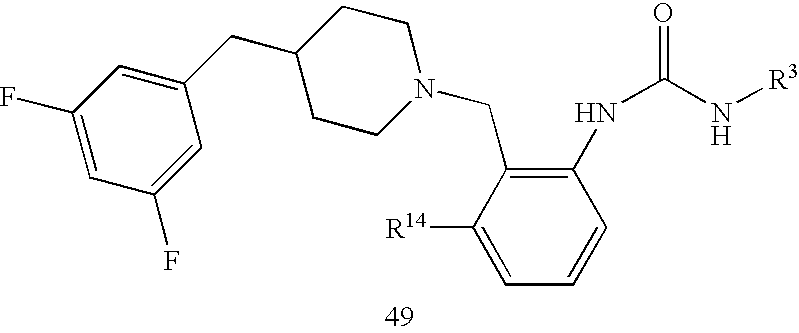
C1CN(CC2=C(NC(N[R3])=O)C=CC=C2[R14])CCC1CC1=CC(F)=CC(F)=C1
